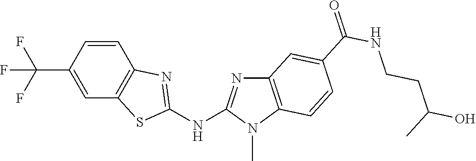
C1(C(F)(F)F)=CC2=C(C=C1)N=C(NC1=NC3=C(N1C)C=CC(C(NCCC(O)C)=O)=C3)S2
